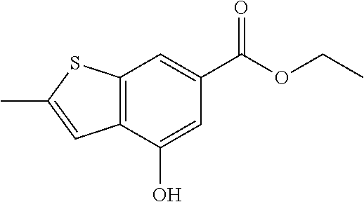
C12=C(C(O)=CC(C(OCC)=O)=C1)C=C(C)S2
